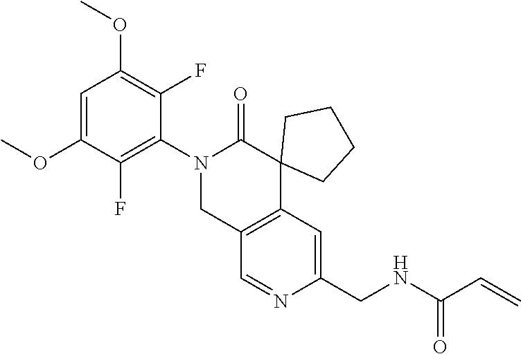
C1(OC)=CC(OC)=C(F)C(N2CC3=C(C=C(CNC(=O)C=C)N=C3)C3(C2=O)CCCC3)=C1F
